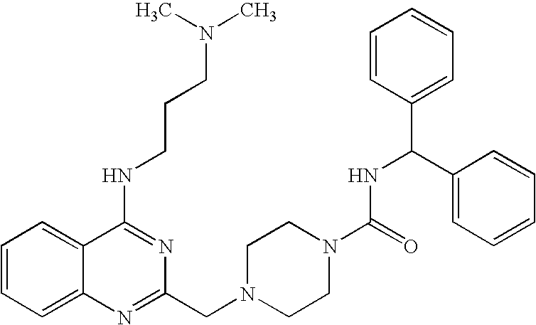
C1=CC=C2C(=C1)C(NCCCN(C)C)=NC(CN1CCN(C(=O)NC(C3=CC=CC=C3)C3=CC=CC=C3)CC1)=N2
